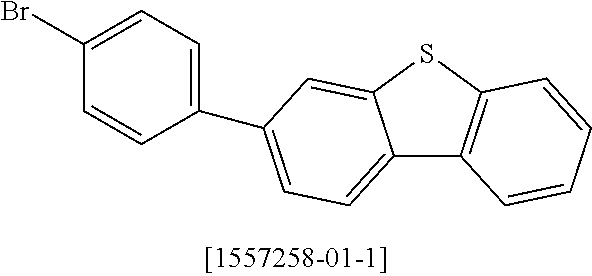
C1=C(C2=CC=C3C4=C(SC3=C2)C=CC=C4)C=CC(Br)=C1
